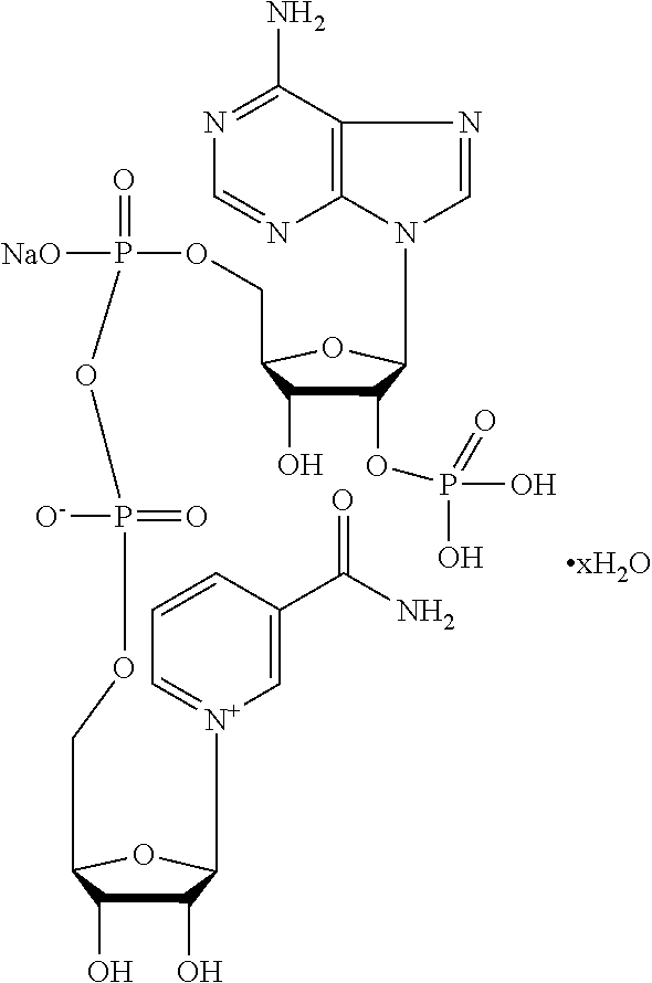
[N+]1(C2C(O)C(O)C(COP(=O)([O-])OP([NaO])(=O)OCC3C(O)C(OP(O)(=O)O)C(N4C5=C(N=C4)C(N)=NC=N5)O3)O2)=CC=CC(C(N)=O)=C1
